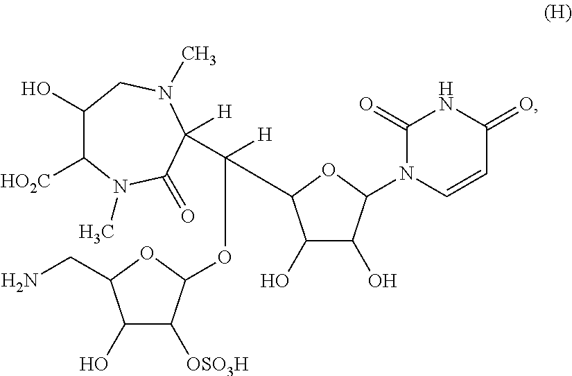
C1(O)C([HO2C])N(C)C(=O)C([H])(C(OC2C([OSO3H])C(O)C(CN)O2)([H])C2C(O)C(O)C(N3C=CC(=O)NC3=O)O2)N(C)C1
